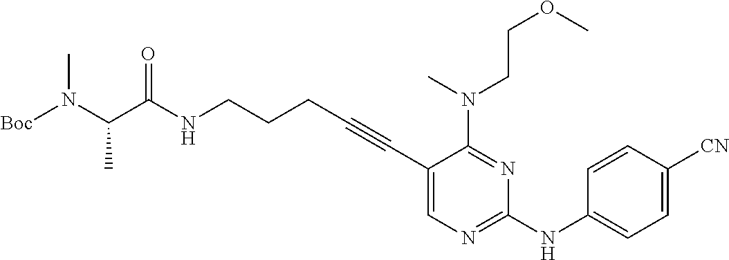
C(NCCCC#CC1=CN=C(NC2=CC=C([CN])C=C2)N=C1N(CCOC)C)(=O)C(N(C)[Boc])C
